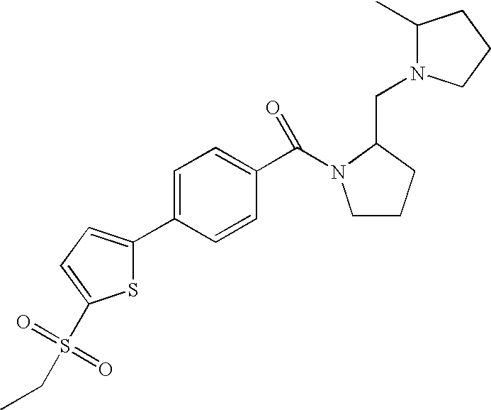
C(N1CCCC1CN1C(C)CCC1)(C1=CC=C(C2=CC=C(S(CC)(=O)=O)S2)C=C1)=O
